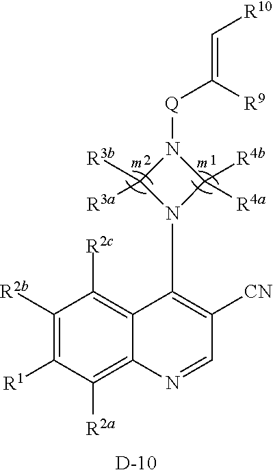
C1([R2b])=C([R1])C([R2a])=C2C(=C1[R2c])C(N1C([R4b])([R4a])N([Q]C(=C[R10])[R9])C1([R3b])[R3a])=C([CN])C=N2.[D]
